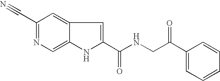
C1(C#N)=NC=C2C(=C1)C=C(C(NCC(C1=CC=CC=C1)=O)=O)N2
